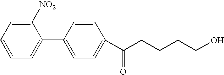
C1=CC=C(C2=CC=C(C(CCCCO)=O)C=C2)C([NO2])=C1
